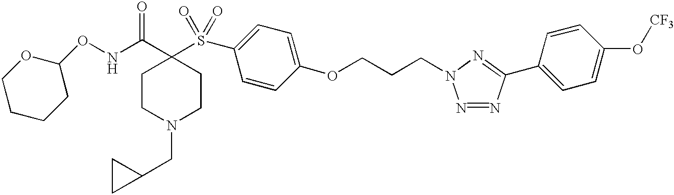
C1CC(ONC(C2(S(C3=CC=C(OCCCN4N=NC(C5=CC=C(O[CF3])C=C5)=N4)C=C3)(=O)=O)CCN(CC3CC3)CC2)=O)OCC1
